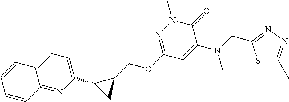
C1=CC=CC2=CC=C(C3CC3COC3=NN(C)C(=O)C(N(CC4=NN=C(C)S4)C)=C3)N=C12
